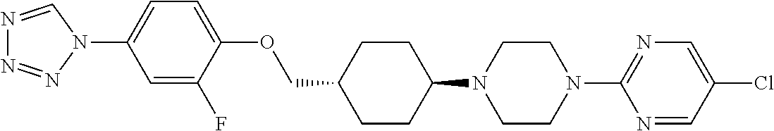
C1CC(N2CCN(C3=NC=C(Cl)C=N3)CC2)CCC1COC1=CC=C(N2C=NN=N2)C=C1F
